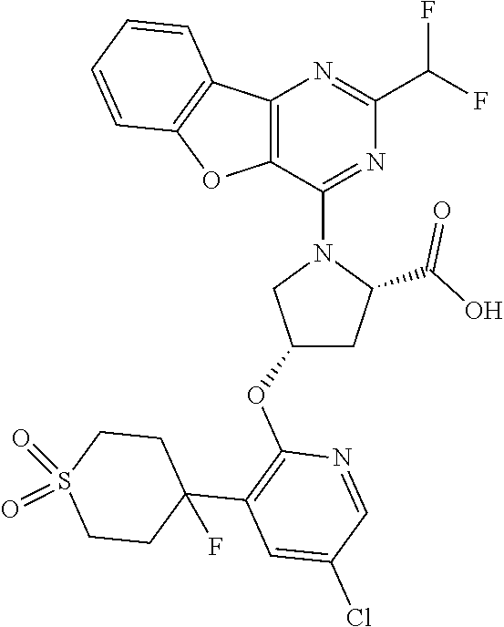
C12=C(C(N3CC(OC4=C(C5(F)CCS(=O)(=O)CC5)C=C(Cl)C=N4)CC3C(O)=O)=NC(C(F)F)=N1)OC1=C2C=CC=C1
